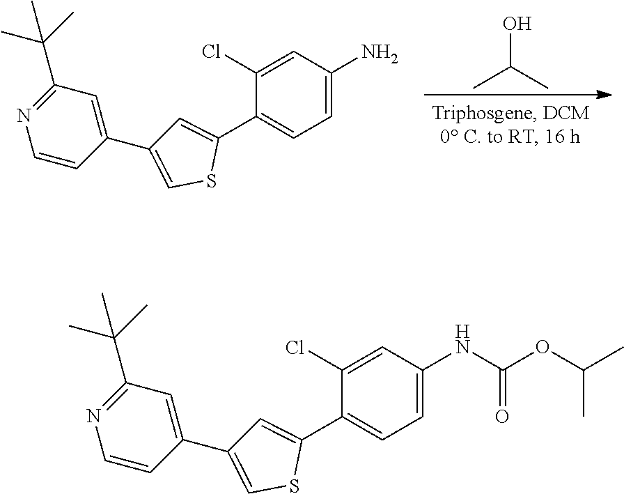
O(C(C)C)C(NC1=CC=C(C2=CC(C3=CC(C(C)(C)C)=NC=C3)=CS2)C(Cl)=C1)=O.NC1=CC=C(C2=CC(C3=CC(C(C)(C)C)=NC=C3)=CS2)C(Cl)=C1.OC(C)C
